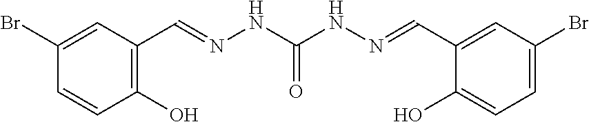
C1(Br)=CC(C=NNC(=O)NN=CC2=CC(Br)=CC=C2O)=C(O)C=C1
